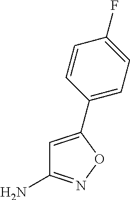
C1=C(C2=CC=C(F)C=C2)ON=C1N
